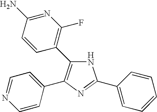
N1C(C2=C(F)N=C(N)C=C2)=C(C2=CC=NC=C2)N=C1C1=CC=CC=C1
